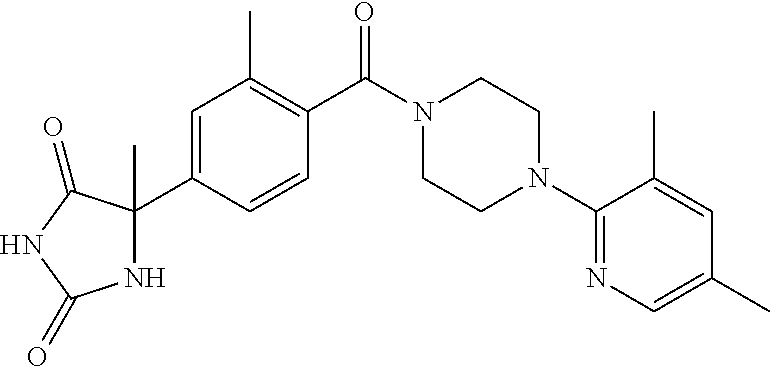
C1=C(C2(C)NC(=O)NC2=O)C=CC(C(N2CCN(C3=NC=C(C)C=C3C)CC2)=O)=C1C
